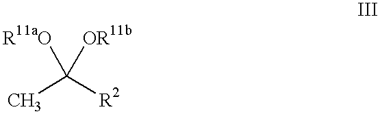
CC([R2])([OR11b])[R11aO]
